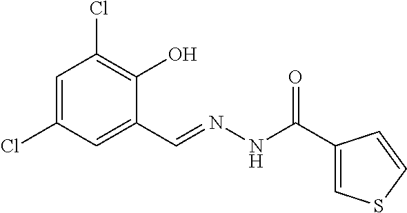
C1=C(Cl)C=C(C=NNC(C2=CSC=C2)=O)C(O)=C1Cl
